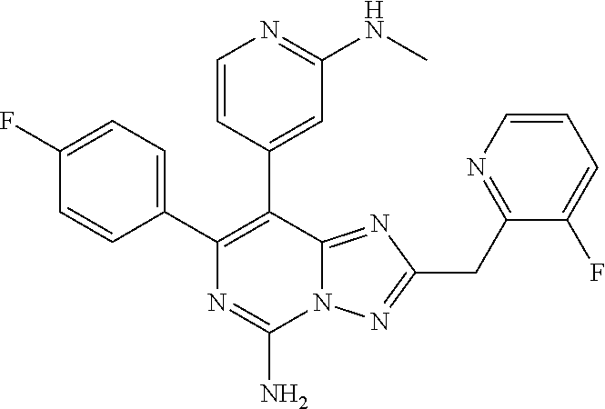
N12C(=NC(CC3=NC=CC=C3F)=N1)C(C1=CC(NC)=NC=C1)=C(C1=CC=C(F)C=C1)N=C2N
